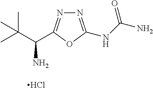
NC(C(C)(C)C)C1=NN=C(NC(N)=O)O1.Cl
